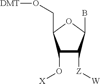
C1(O[X])C([Z][W])C(B)OC1CO[DMT]
